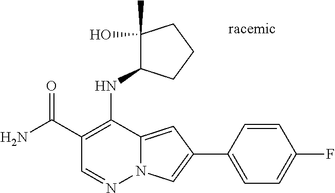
N12C(=CC(C3=CC=C(F)C=C3)=C1)C(NC1C(O)(C)CCC1)=C(C(N)=O)C=N2
